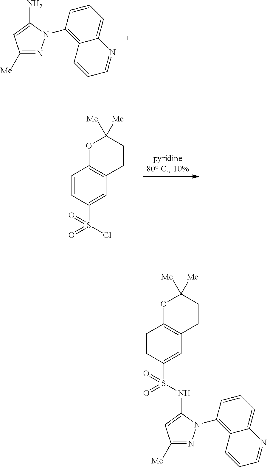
C1([Me])=NN(C2=C3C(=CC=C2)N=CC=C3)C(N)=C1.C1=CC(S(Cl)(=O)=O)=CC2=C1OC([Me])([Me])CC2.C1=CC(S(=O)(=O)NC2=CC([Me])=NN2C2=C3C(=CC=C2)N=CC=C3)=CC2=C1OC([Me])([Me])CC2
